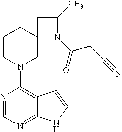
N1=CN=C2C(=C1N1CC3(CCC1)N(C(CC#N)=O)C(C)C3)C=CN2
